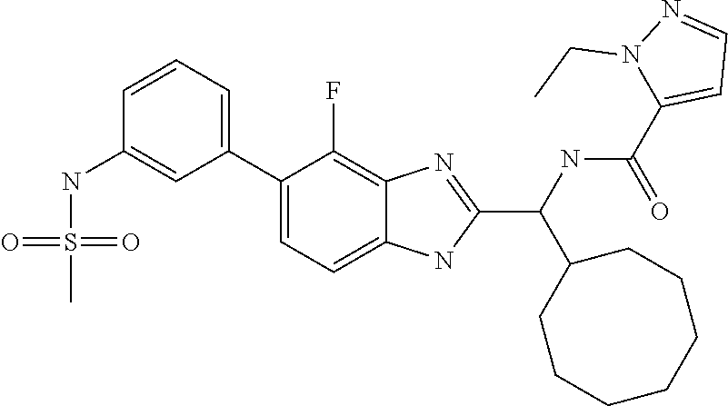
C1(C2=CC=CC(NS(C)(=O)=O)=C2)=CC=C2C(=C1F)N=C(C(NC(C1=CC=NN1CC)=O)C1CCCCCCC1)N2
